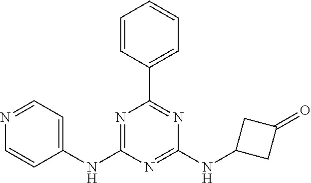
C1=CC(C2=NC(NC3CC(=O)C3)=NC(NC3=CC=NC=C3)=N2)=CC=C1
